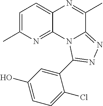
C1=C(C)N=C2C(=C1)N=C(C)C1=NN=C(C3=CC(O)=CC=C3Cl)N21
